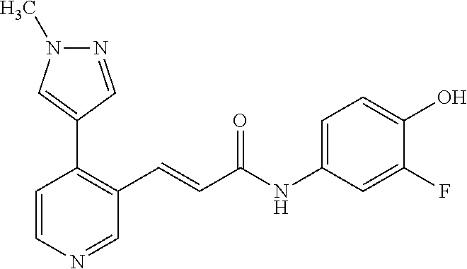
N1=CC(C2=C(C=CC(NC3=CC=C(O)C(F)=C3)=O)C=NC=C2)=CN1C
